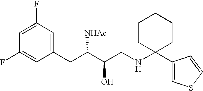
C1=C(F)C=C(CC(C(CNC2(C3=CSC=C3)CCCCC2)O)[NHAc])C=C1F
